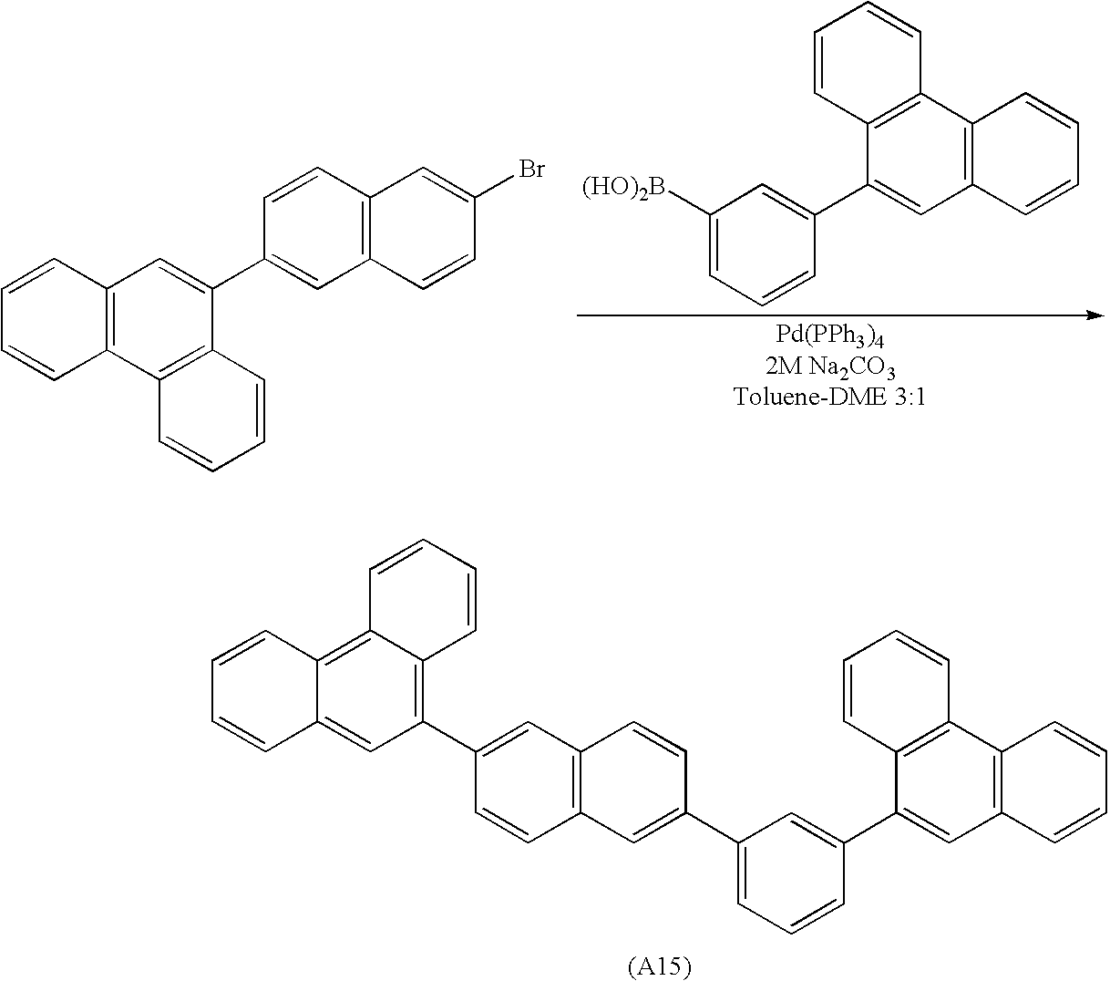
C1(C2=CC3=C(C=C2)C=C(C2=CC=CC(C4=CC5=C(C6=C4C=CC=C6)C=CC=C5)=C2)C=C3)=C2C(=C3C(=C1)C=CC=C3)C=CC=C2.C12=C(C3=C(C(C4=CC([(HO)2B])=CC=C4)=C1)C=CC=C3)C=CC=C2.C12=C(C3=C(C(C4=CC5=C(C=C4)C=C(Br)C=C5)=C1)C=CC=C3)C=CC=C2
